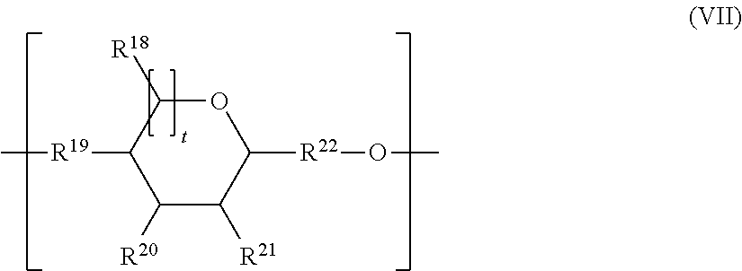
C1([R20])C([R21])C([R22]OC)OC([R18])C1[R19]C
